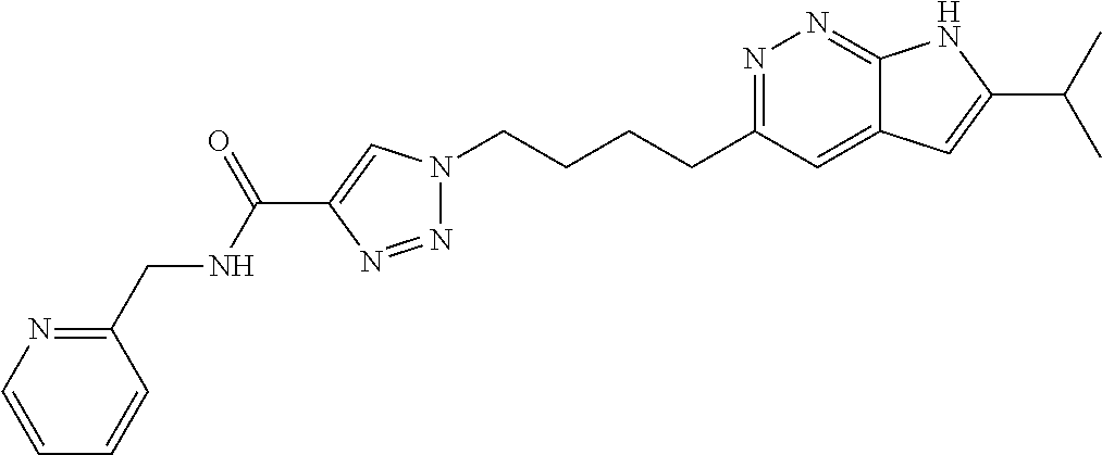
N1=C(CCCCN2N=NC(C(NCC3=NC=CC=C3)=O)=C2)C=C2C(=N1)NC(C(C)C)=C2
